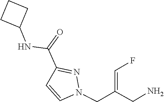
N1(CC(CN)=CF)C=CC(C(=O)NC2CCC2)=N1
